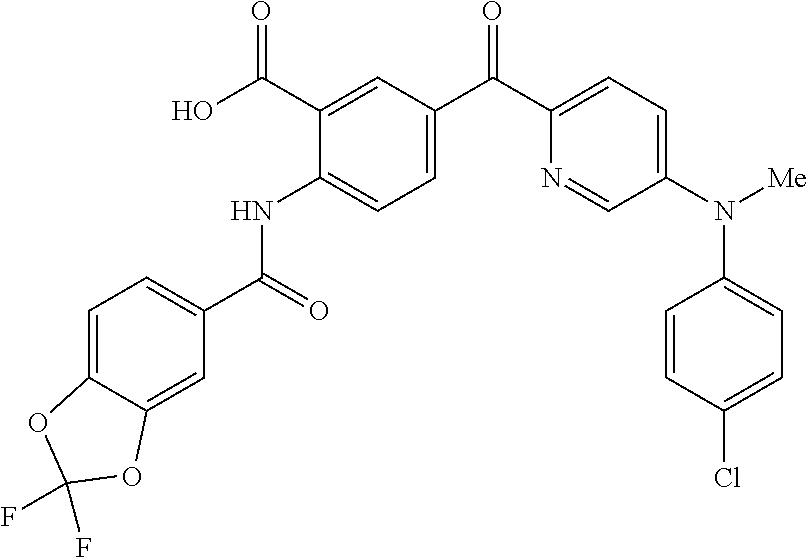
C1=C2C(=CC(C(=O)NC3=CC=C(C(C4=CC=C(N([Me])C5=CC=C(Cl)C=C5)C=N4)=O)C=C3C(O)=O)=C1)OC(F)(F)O2
